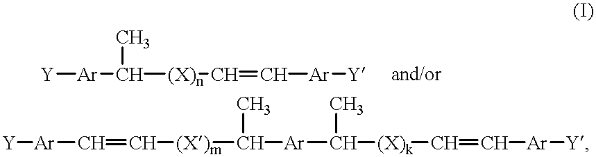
[Y][Ar]C([(X)n]C=C[Ar][Y])C.[Y][Ar]C=C[(X)m]C(C)[Ar]C(C)[(X)k]C=C[Ar][Y]
